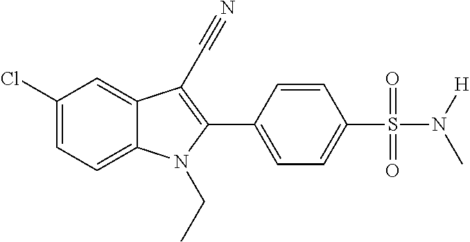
C1(Cl)=CC=C2C(=C1)C(C#N)=C(C1=CC=C(S(=O)(N([H])C)=O)C=C1)N2CC
